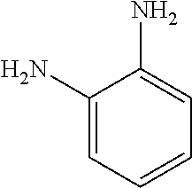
NC1=CC=CC=C1N
